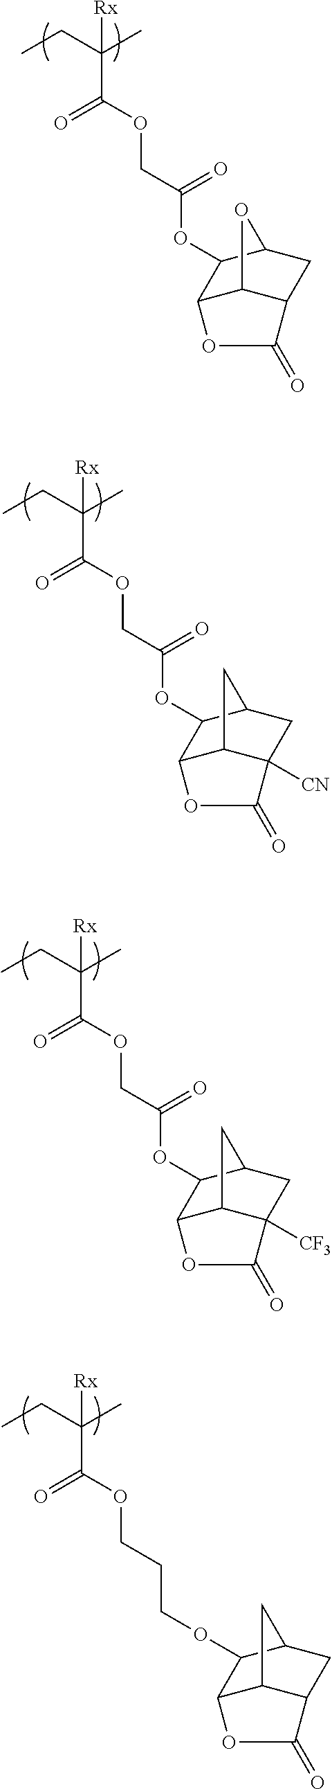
CCC(C)(C(=O)OCC(=O)OC1C2C3C(CC1O3)C(=O)O2)[Rx].CCC(C)(C(=O)OCC(=O)OC1C2C3C([CN])(CC1C3)C(=O)O2)[Rx].CCC(C)(C(=O)OCC(=O)OC1C2C3C([CF3])(CC1C3)C(=O)O2)[Rx].CCC(C)(C(=O)OCCCOC1C2C3C(CC1C3)C(=O)O2)[Rx]
